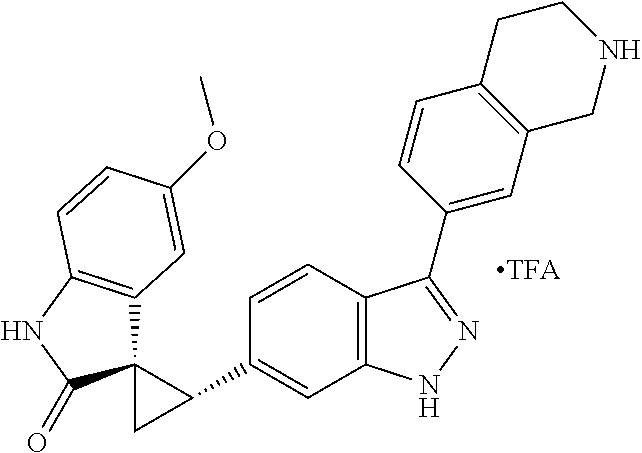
C12(C3=C(NC1=O)C=CC(OC)=C3)CC2C1=CC2=C(C=C1)C(C1=CC3=C(C=C1)CCNC3)=NN2
